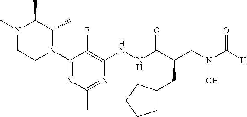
[H]C(N(CC(C(NNC1=C(F)C(N2C(C)C(C)N(C)CC2)=NC(C)=N1)=O)CC1CCCC1)O)=O
